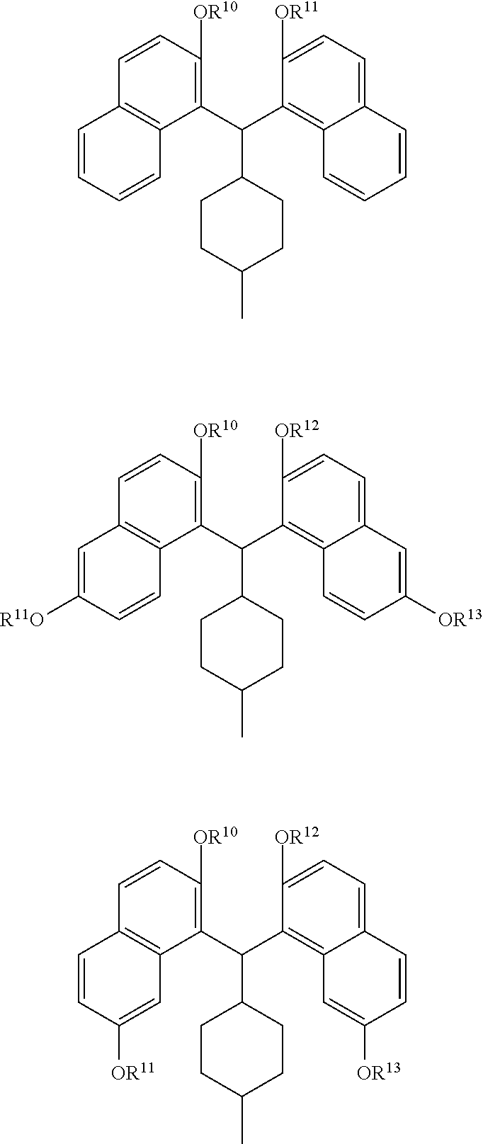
C1(C(C2=C3C(=CC=C2[OR12])C=C([OR13])C=C3)C2CCC(C)CC2)=C([OR10])C=CC2=C1C=CC([R11O])=C2.C1(C(C2=C3C(=CC=C2[OR11])C=CC=C3)C2CCC(C)CC2)=C([OR10])C=CC2=C1C=CC=C2.C1(C(C2=C3C(=CC=C2[OR12])C=CC([OR13])=C3)C2CCC(C)CC2)=C([OR10])C=CC2=C1C=C([OR11])C=C2
